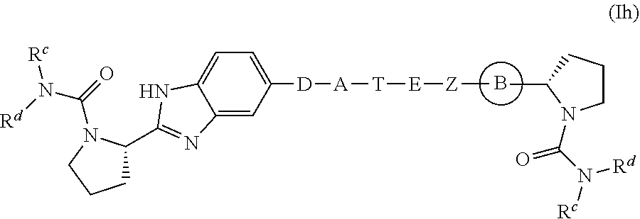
B.C12=CC([D][A][T][E][Z]C)=CC=C1NC(C1CCCN1C(=O)N([Rc])[Rd])=N2.CC1CCCN1C(=O)N([Rd])[Rc]
